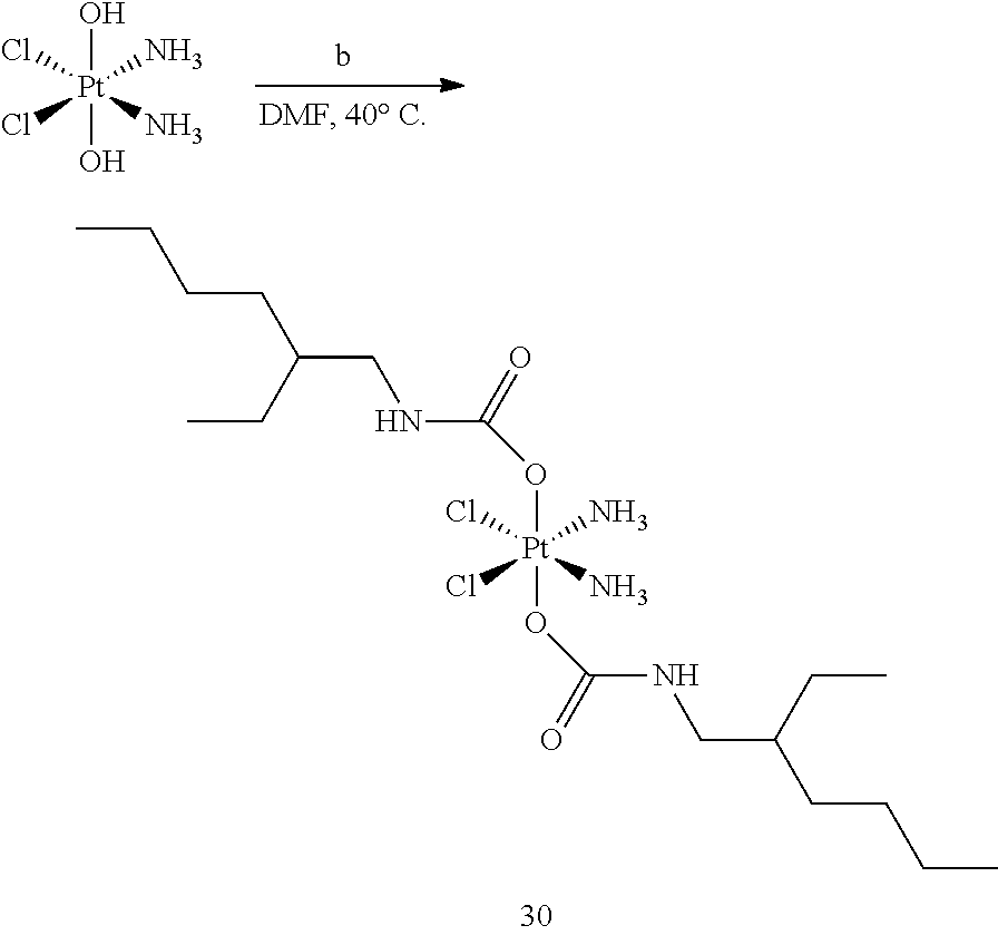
O[Pt](O)(Cl)(Cl)(N)N.O([Pt](OC(=O)NCC(CCCC)CC)(Cl)(Cl)(N)N)C(NCC(CCCC)CC)=O
